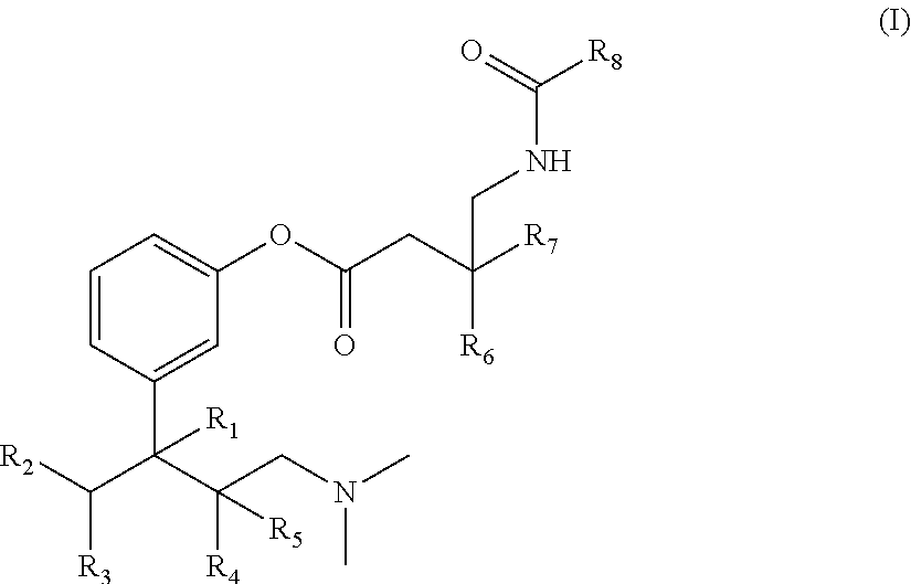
C1=CC(C(C([R2])[R3])(C(CN(C)C)([R4])[R5])[R1])=CC(OC(CC([R7])([R6])CNC([R8])=O)=O)=C1
